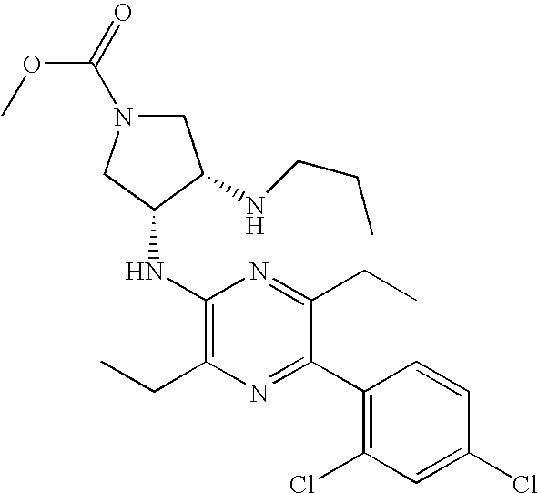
C1(NC2CN(C(OC)=O)CC2NCCC)=C(CC)N=C(C2=C(Cl)C=C(Cl)C=C2)C(CC)=N1
